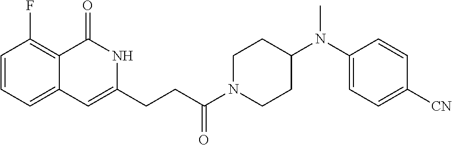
C1=CC=C2C(=C1F)C(=O)NC(CCC(N1CCC(N(C3=CC=C([CN])C=C3)C)CC1)=O)=C2
